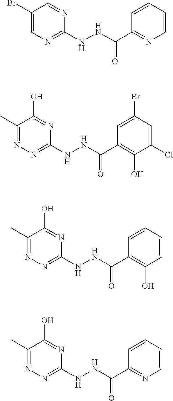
C1(Br)=CN=C(NNC(C2=NC=CC=C2)=O)N=C1.C1(C)=NN=C(NNC(C2=C(O)C(Cl)=CC(Br)=C2)=O)N=C1O.C1(C)=NN=C(NNC(C2=C(O)C=CC=C2)=O)N=C1O.C1(C)=NN=C(NNC(C2=NC=CC=C2)=O)N=C1O
